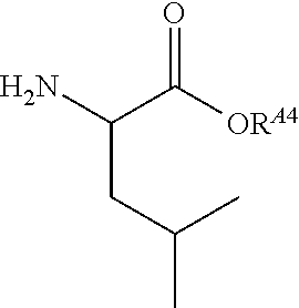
NC(C([ORA4])=O)CC(C)C
